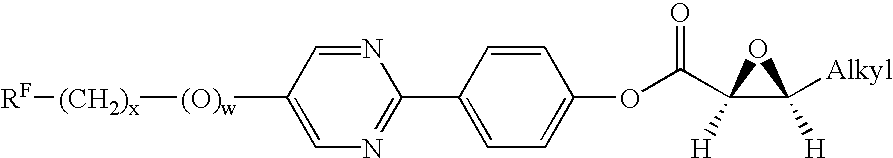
C1([(O)w][(CH2)x][RF])=CN=C(C2=CC=C(OC(C3([H])C([Alkyl])([H])O3)=O)C=C2)N=C1
